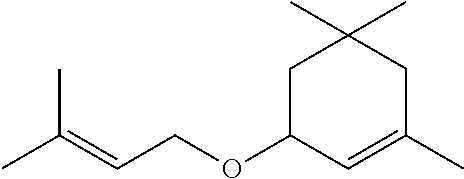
CC(=CCOC1C=C(C)CC(C)(C)C1)C
